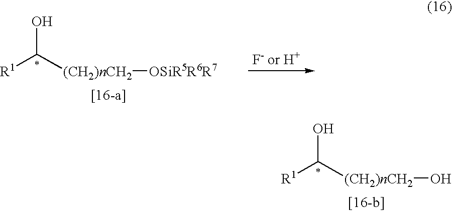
[R1]C([(CH2)nCH2][OSiR5R6R7])O.[R1]C([(CH2)nCH2]O)O
